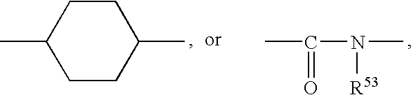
CC1CCC(C)CC1.CC(=O)N(C)[R53]
